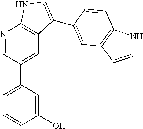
N1=CC(C2=CC=CC(O)=C2)=CC2=C1NC=C2C1=CC2=C(NC=C2)C=C1
